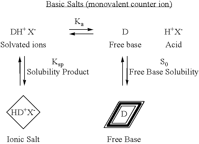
C1CCC1.[D].[D].[H+X-]
